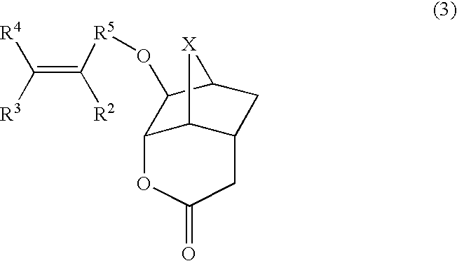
C12C3C(CC(C1O[R5]C(=C([R4])[R3])[R2])[X]3)CC(=O)O2
